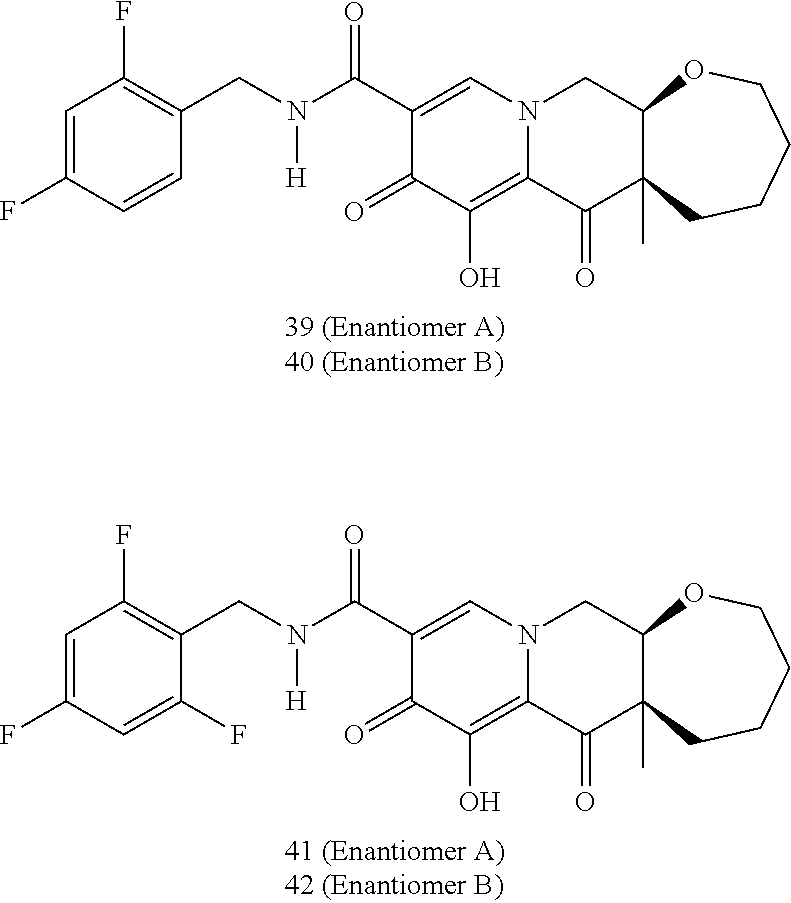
C1=C(F)C=CC(CN(C(=O)C2=CN3C(=C(O)C2=O)C(=O)C2(C)C(C3)OCCCC2)[H])=C1F.C1=C(F)C=C(F)C(CN(C(=O)C2=CN3C(=C(O)C2=O)C(=O)C2(C)C(C3)OCCCC2)[H])=C1F
